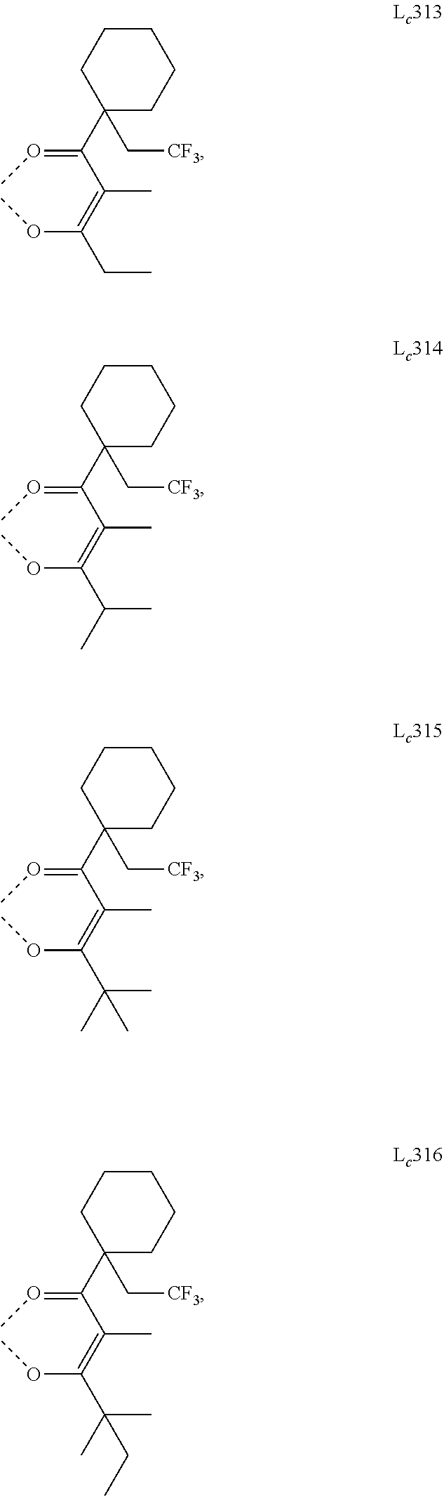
C1(C(=OC)C(=C(OC)CC)C)(C[CF3])CCCCC1.C1(C(=OC)C(=C(OC)C(C)C)C)(C[CF3])CCCCC1.C1(C(=OC)C(=C(OC)C(C)(C)C)C)(C[CF3])CCCCC1.C1(C(=OC)C(=C(OC)C(C)(C)CC)C)(C[CF3])CCCCC1
